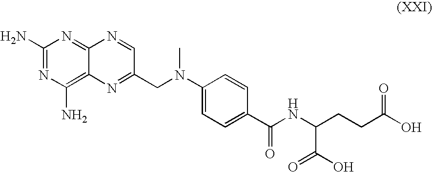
C1(N)=NC(N)=C2C(=N1)N=CC(CN(C)C1=CC=C(C(=O)NC(C(O)=O)CCC(O)=O)C=C1)=N2
